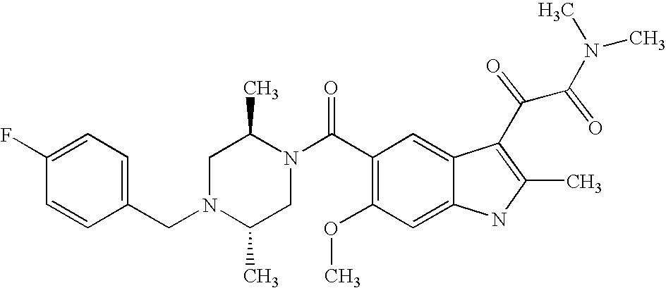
C1(F)=CC=C(CN2C(C)CN(C(C3=C(OC)C=C4C(=C3)C(C(C(N(C)C)=O)=O)=C(C)N4)=O)C(C)C2)C=C1
